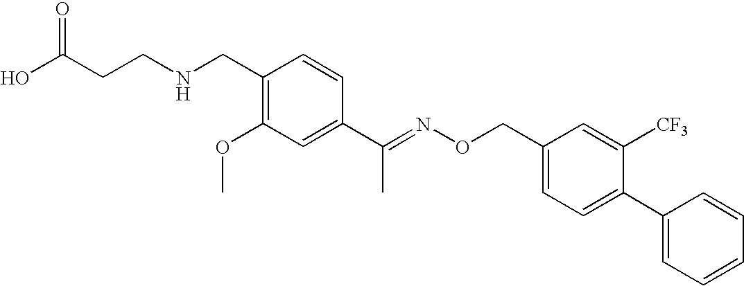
OC(CCNCC1=C(OC)C=C(C(=NOCC2=CC=C(C3=CC=CC=C3)C([CF3])=C2)C)C=C1)=O
